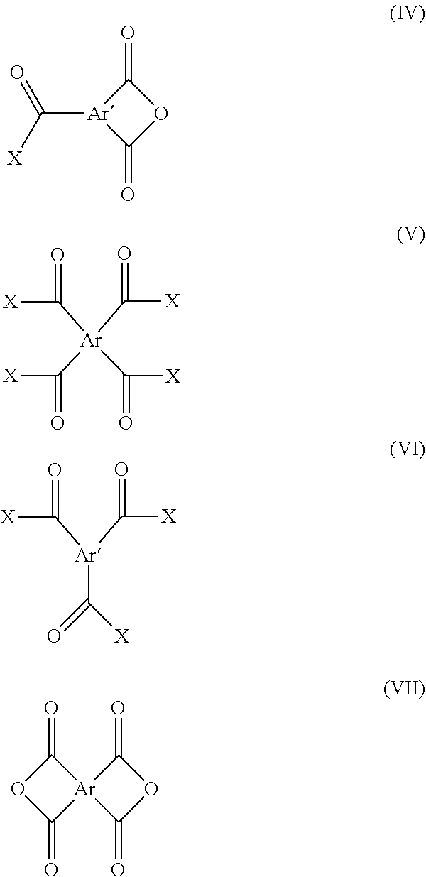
C([Ar]1C(=O)OC1=O)([X])=O.[X]C([Ar](C([X])=O)(C([X])=O)C([X])=O)=O.[X]C([Ar](C([X])=O)C([X])=O)=O.C1(=O)OC(=O)[Ar]12C(=O)OC2=O
